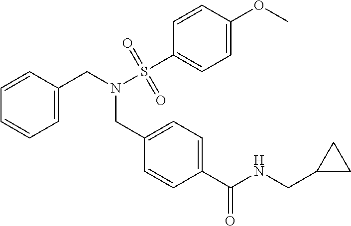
C1=C(CN(S(C2=CC=C(OC)C=C2)(=O)=O)CC2=CC=C(C(NCC3CC3)=O)C=C2)C=CC=C1
